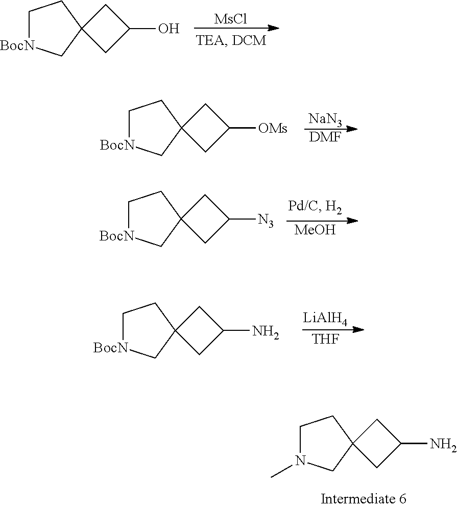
C1N(C)CC2(C1)CC(N)C2.[MsCl].C1[BocN]CC2(C1)CC(O)C2.[NaN3].[DMF].C1[BocN]CC2(C1)CC([OMs])C2.[MeOH].C1[BocN]CC2(C1)CC([N3])C2.C1[BocN]CC2(C1)CC(N)C2.[LiAlH4].[THF]
